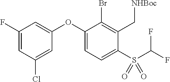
C1(OC2=CC=C(S(C(F)F)(=O)=O)C(C[NHBoc])=C2Br)=CC(F)=CC(Cl)=C1
